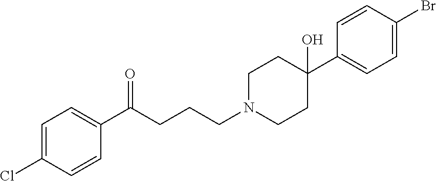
C1=C(Cl)C=CC(C(CCCN2CCC(C3=CC=C(Br)C=C3)(O)CC2)=O)=C1
